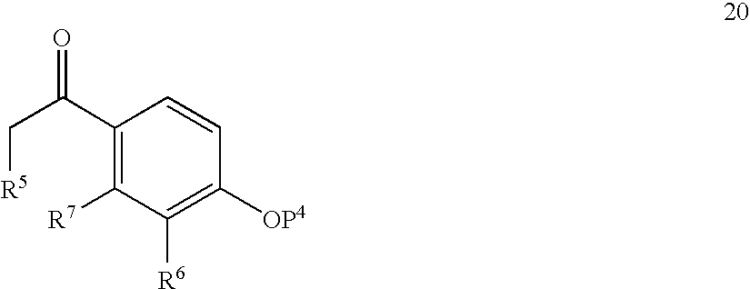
C1([R6])=C([OP4])C=CC(C(C[R5])=O)=C1[R7]
